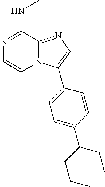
N1=C(NC)C2=NC=C(C3=CC=C(C4CCCCC4)C=C3)N2C=C1
